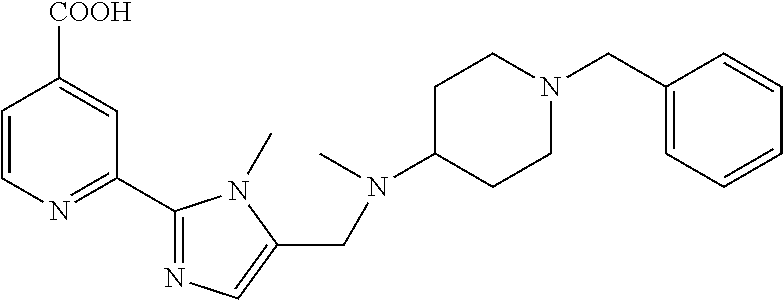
C1=CN=C(C2=NC=C(CN(C)C3CCN(CC4=CC=CC=C4)CC3)N2C)C=C1[COOH]
